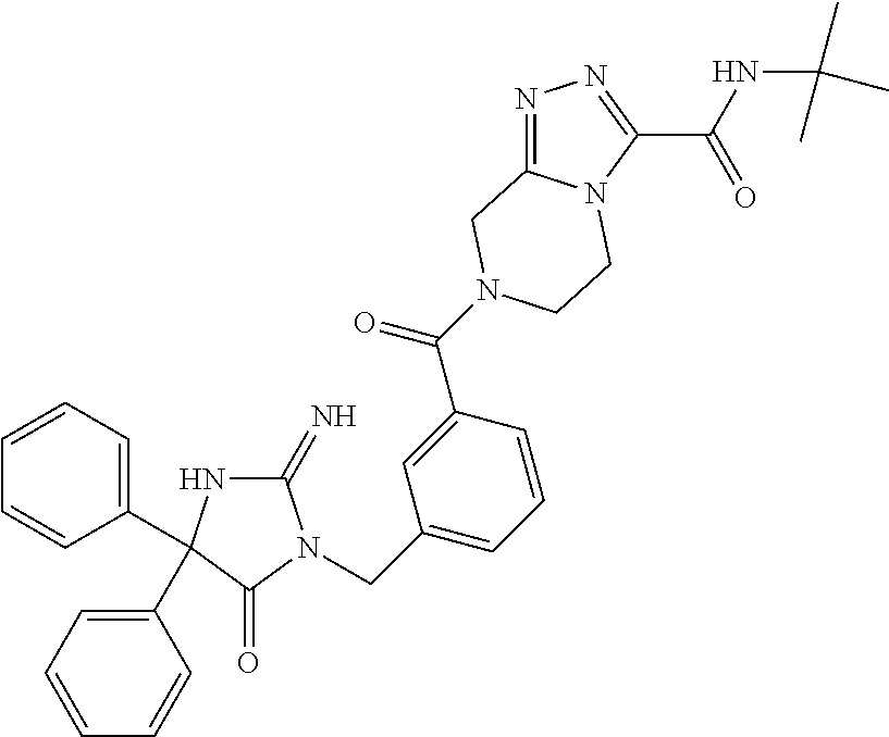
C1(=N)NC(C2=CC=CC=C2)(C2=CC=CC=C2)C(=O)N1CC1=CC=CC(C(=O)N2CC3=NN=C(C(NC(C)(C)C)=O)N3CC2)=C1
